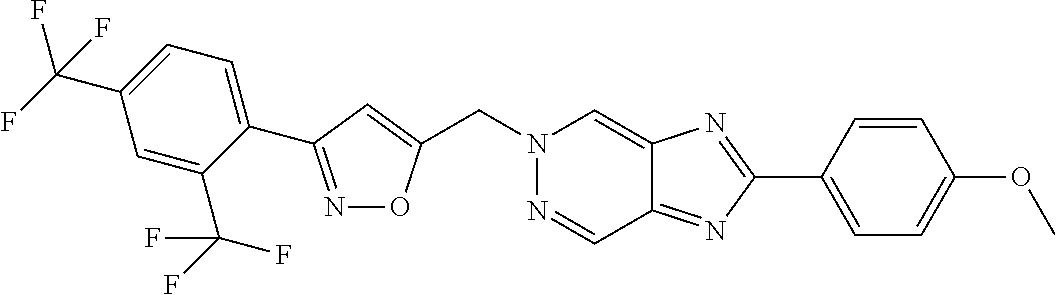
C(N1N=CC2=NC(C3=CC=C(OC)C=C3)=NC2=C1)C1=CC(C2=CC=C(C(F)(F)F)C=C2C(F)(F)F)=NO1
